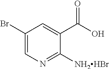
C1=C(C(=O)O)C([NH2HBr])=NC=C1Br
